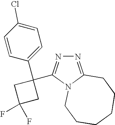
N1=C2N(C(C3(C4=CC=C(Cl)C=C4)CC(F)(F)C3)=N1)CCCCCC2
